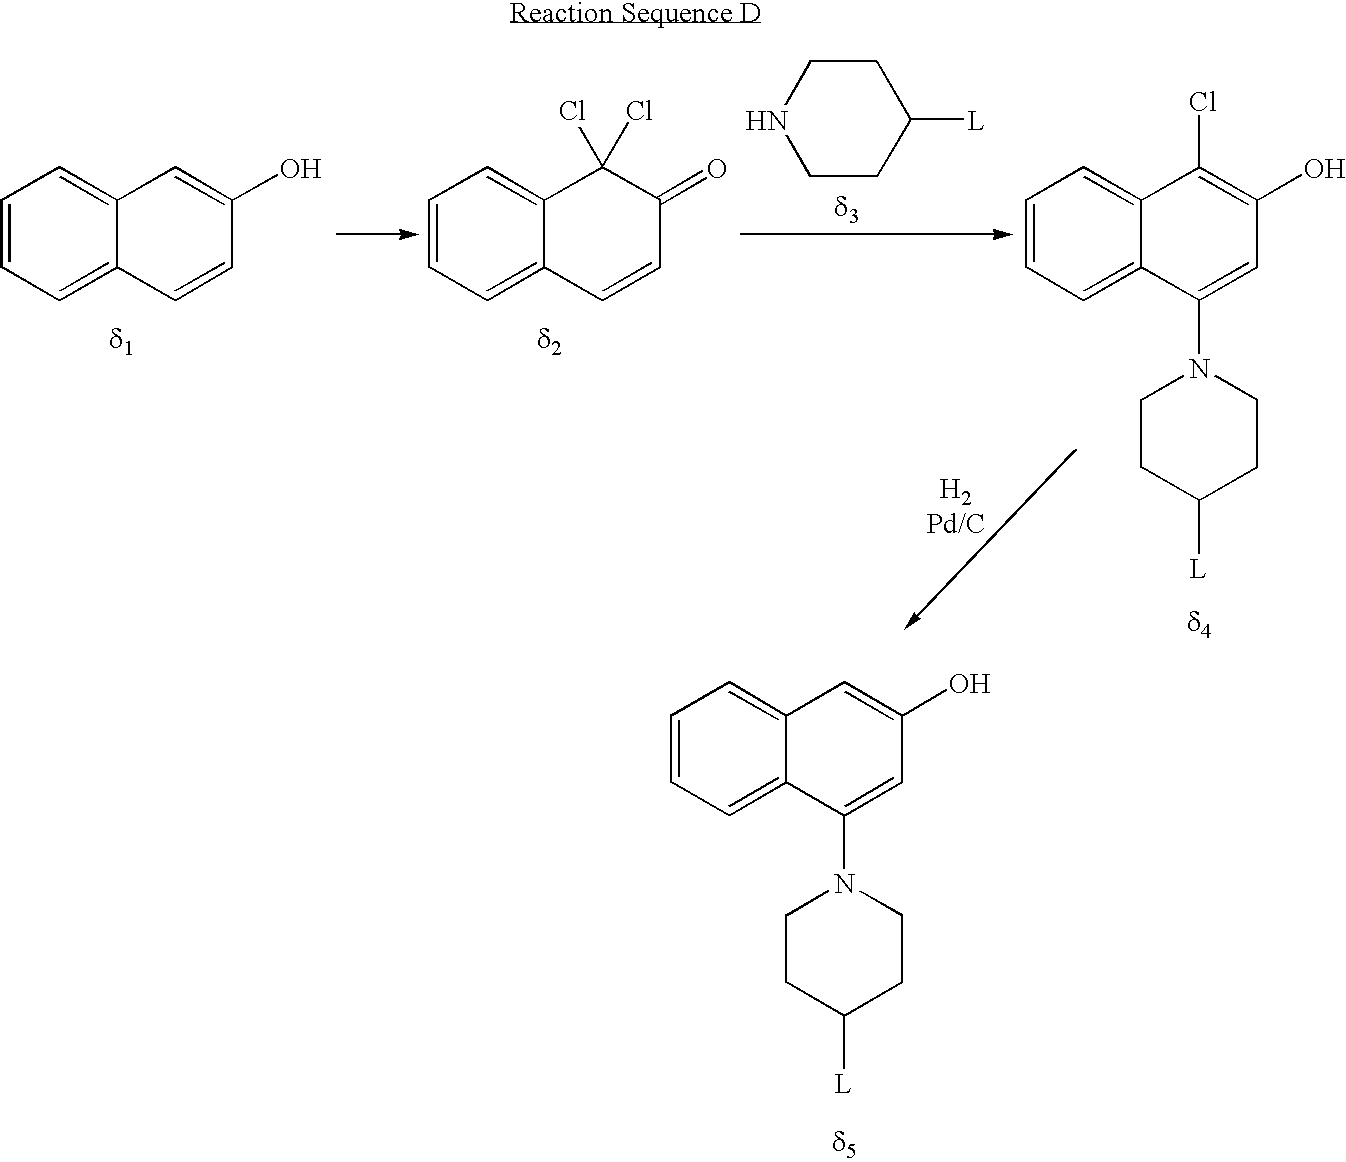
C1=CC=C2C(=C1)C=C(O)C=C2N1CCC([L])CC1.C1=CC=C2C(=C1)C=C(O)C=C2.C1=CC=C2C(=C1)C(Cl)(Cl)C(=O)C=C2.C1CC([L])CCN1.C1=CC=C2C(=C1)C(Cl)=C(O)C=C2N1CCC([L])CC1
